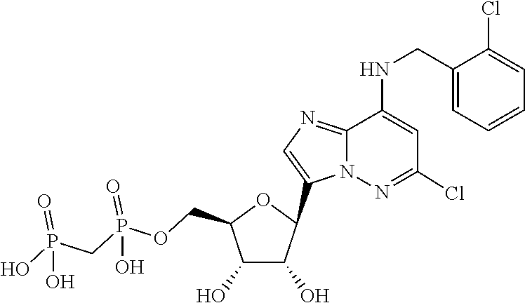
C1(C2C(O)C(O)C(COP(=O)(O)CP(=O)(O)O)O2)=CN=C2C(NCC3=CC=CC=C3Cl)=CC(Cl)=NN12
